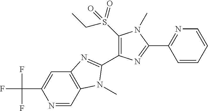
N1=CC2=C(C=C1C(F)(F)F)N=C(C1=C(S(CC)(=O)=O)N(C)C(C3=NC=CC=C3)=N1)N2C
